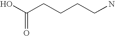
OC(CCCCN)=O
